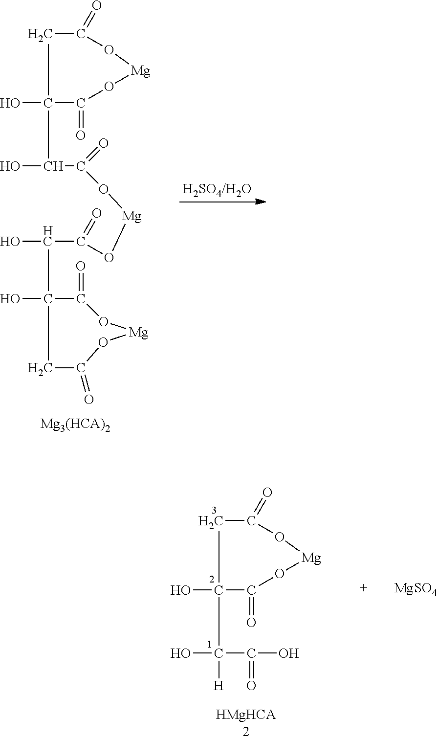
C1C(=O)O[Mg]OC(=O)C1(O)C(O)C(=O)O[Mg]OC(C(O)C1(O)C(=O)O[Mg]OC(=O)C1)=O.[Mg3(HCA)2].C1C(=O)O[Mg]OC(=O)C1(O)C(O)(C(=O)O)[H].[MgSO4]
